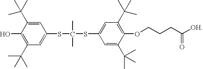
C1=C(SC(SC2=CC(C(C)(C)C)=C(OCCCC([OH])=O)C(C(C)(C)C)=C2)(C)C)C=C(C(C)(C)C)C(O)=C1C(C)(C)C
